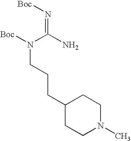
N(=C(N)N([Boc])CCCC1CCN(C)CC1)[Boc]
